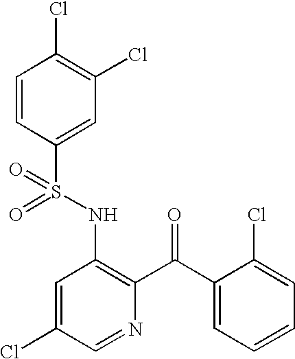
C1=CC(S(NC2=C(C(C3=CC=CC=C3Cl)=O)N=CC(Cl)=C2)(=O)=O)=CC(Cl)=C1Cl
